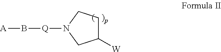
C1([W])CCN([Q]B[A])C1
